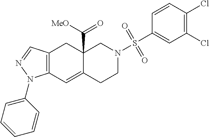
C12=C(C=NN1C1=CC=CC=C1)CC1(C([MeO])=O)C(=C2)CCN(S(C2=CC(Cl)=C(Cl)C=C2)(=O)=O)C1
